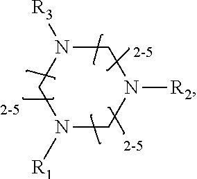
C1N([R3])CN([R1])CN1[R2]
